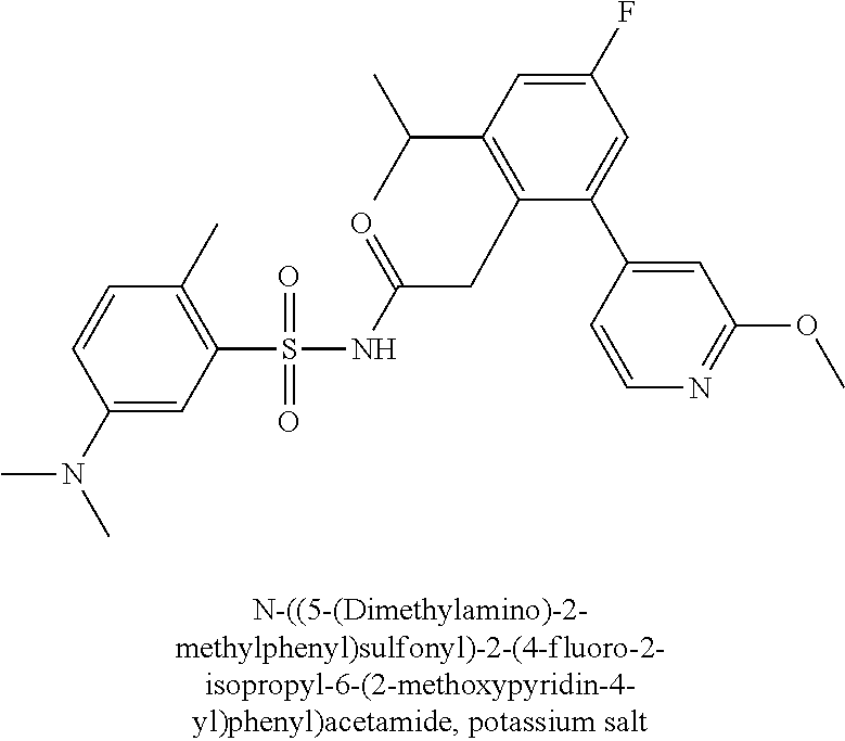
S(=O)(=O)(NC(CC1=C(C(C)C)C=C(F)C=C1C1=CC(OC)=NC=C1)=O)C1=C(C)C=CC(N(C)C)=C1
